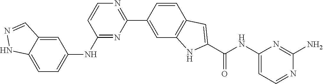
C1(C2=CC3=C(C=C2)C=C(C(NC2=CC=NC(N)=N2)=O)N3)=NC=CC(NC2=CC=C3NN=CC3=C2)=N1
